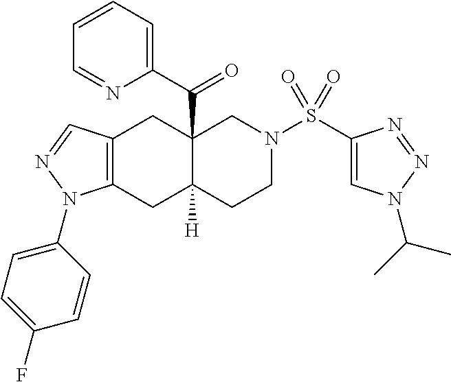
C12=C(CC3([H])C(C(C4=CC=CC=N4)=O)(C1)CN(S(C1=CN(C(C)C)N=N1)(=O)=O)CC3)N(C1=CC=C(F)C=C1)N=C2
